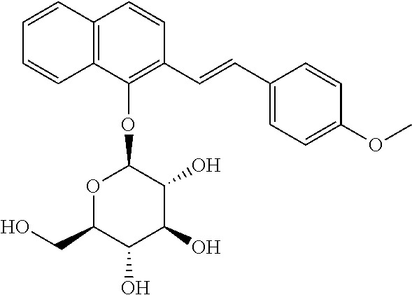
C12=C(C=CC(C=CC3=CC=C(OC)C=C3)=C1OC1OC(CO)C(O)C(O)C1O)C=CC=C2
